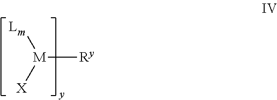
[M]([Ry])([X])[Lm]
